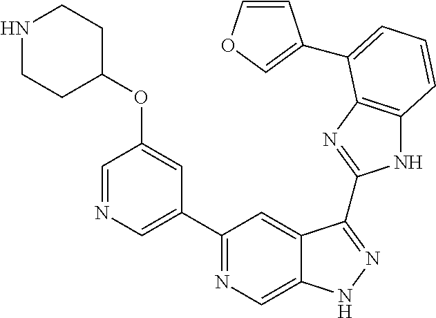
C1(C2=NC=C3C(=C2)C(C2=NC4=C(N2)C=CC=C4C2=COC=C2)=NN3)=CN=CC(OC2CCNCC2)=C1
